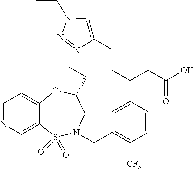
C1=NC=C2C(=C1)OC(CC)CN(CC1=C([CF3])C=CC(C(CC(=O)O)CCC3=CN(CC)N=N3)=C1)S2(=O)=O
